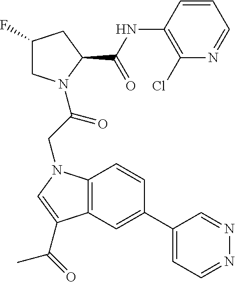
C1(F)CN(C(CN2C3=C(C=C(C4=CC=NN=C4)C=C3)C(C(C)=O)=C2)=O)C(C(NC2=C(Cl)N=CC=C2)=O)C1
